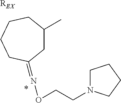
[REX].*.C1C(C)CCCCC1=NOCCN1CCCC1
